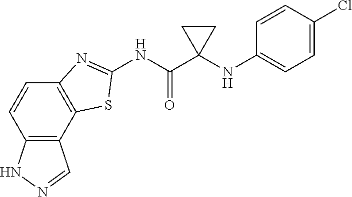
C12=C(C3=C(C=C1)N=C(NC(C1(NC4=CC=C(Cl)C=C4)CC1)=O)S3)C=NN2
